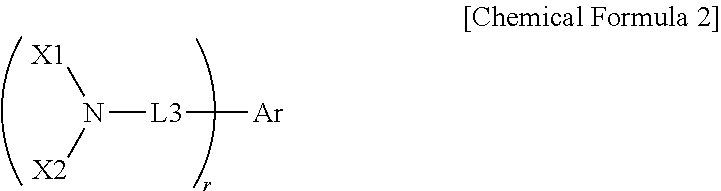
N([L3][Ar])([X2])[X1]
